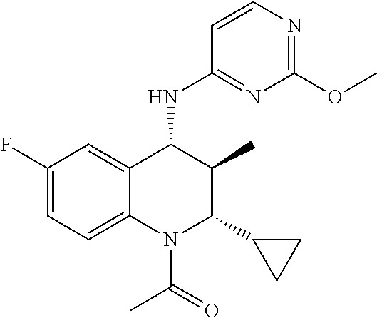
C1(F)=CC=C2C(=C1)C(NC1=NC(OC)=NC=C1)C(C)C(C1CC1)N2C(C)=O
